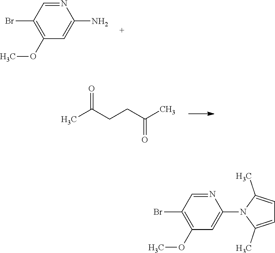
BrC1=C(OC)C=C(N)N=C1.C(C(=O)C)CC(C)=O.N1(C2=CC(OC)=C(Br)C=N2)C(C)=CC=C1C
